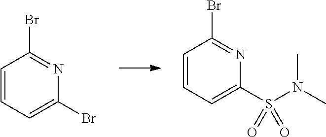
C1=CC=C(Br)N=C1Br.C1=CC=C(S(N(C)C)(=O)=O)N=C1Br
